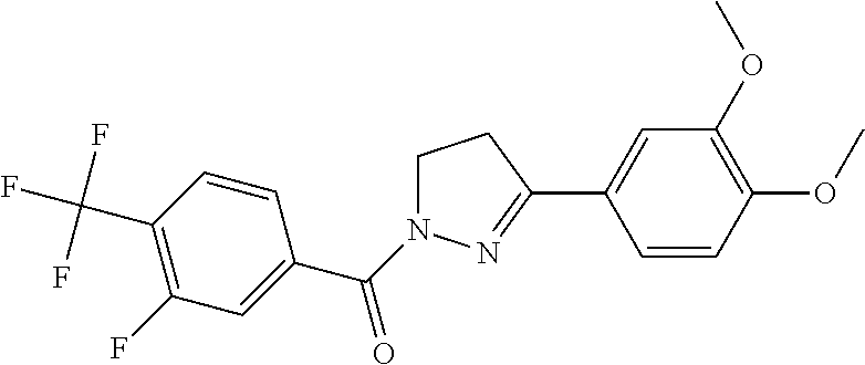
C1(C(F)(F)F)=C(F)C=C(C(N2CCC(C3=CC(OC)=C(OC)C=C3)=N2)=O)C=C1
